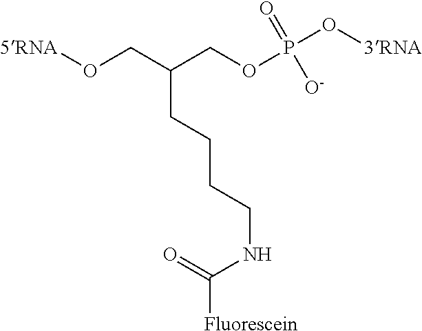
[5RNA]OCC(COP(O[3RNA])(=O)[O-])CCCCNC(=O)[Fluorescein]
